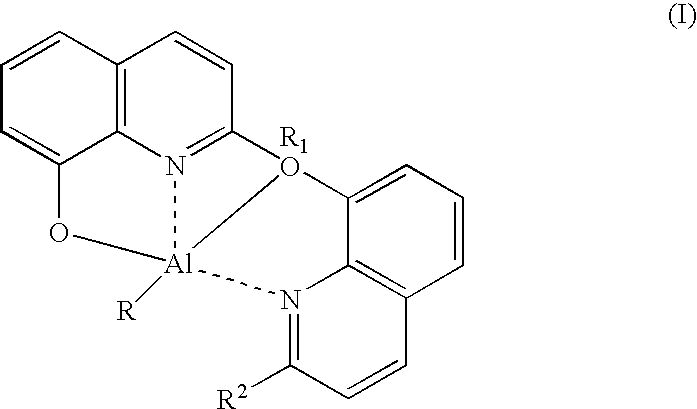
C12=C3N4=C(C=C1)[R1O]1[Al]4([R])(OC3=CC=C2)N2=C([R2])C=CC3=C2C1=CC=C3
